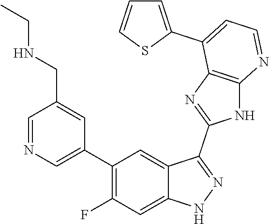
C1=NC=C(C2=C(F)C=C3C(=C2)C(C2=NC4=C(N2)N=CC=C4C2=CC=CS2)=NN3)C=C1CNCC
